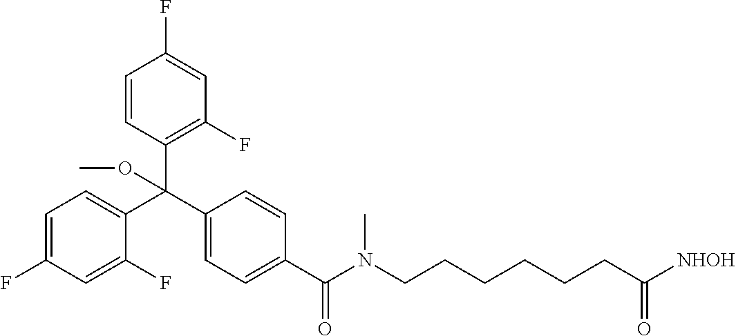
C1(C(C2=CC=C(F)C=C2F)(C2=C(F)C=C(F)C=C2)OC)=CC=C(C(=O)N(CCCCCCC([NHOH])=O)C)C=C1
